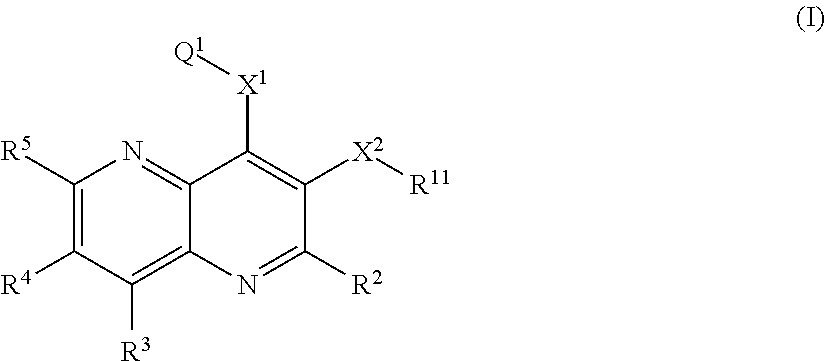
C1([R5])=C([R4])C([R3])=C2C(=N1)C([X1][Q1])=C([X2][R11])C([R2])=N2
